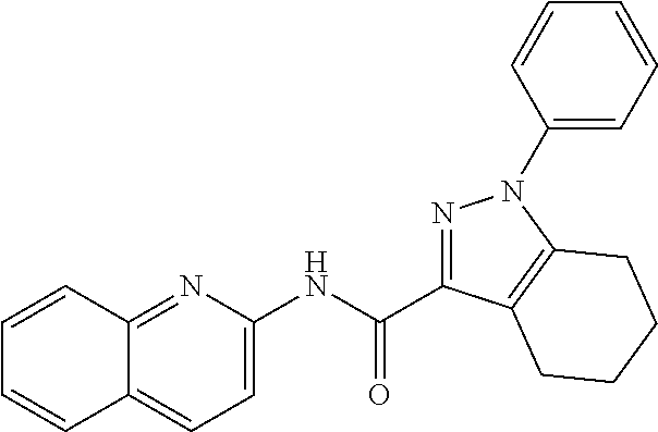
C1(NC(=O)C2=NN(C3=CC=CC=C3)C3=C2CCCC3)=CC=C2C(=N1)C=CC=C2
